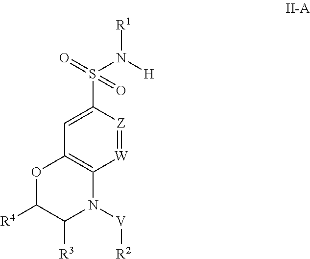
[R1]N([H])S(C1=CC2=C([W]=[Z]1)N([V][R2])C([R3])C([R4])O2)(=O)=O
